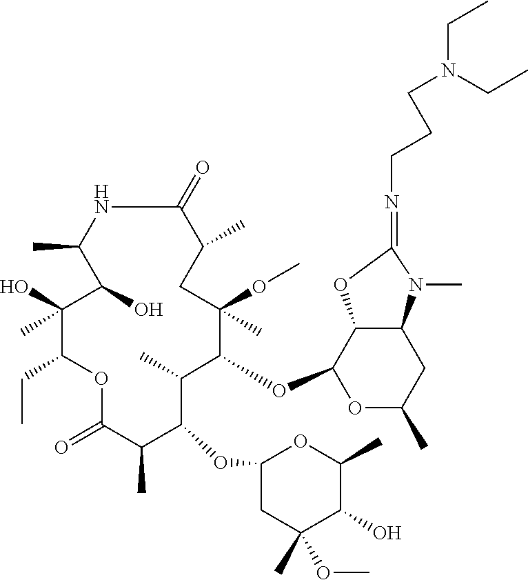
N1C(=O)C(C)CC(C)(OC)C(OC2OC(C)CC3C2OC(=NCCCN(CC)CC)N3C)C(C)C(OC2CC(C)(OC)C(O)C(C)O2)C(C)C(=O)OC(CC)C(O)(C)C(O)C1C
